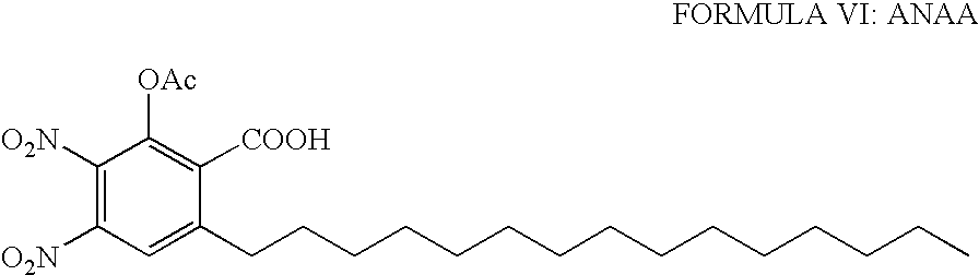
C1([O2N])=C([O2N])C=C(CCCCCCCCCCCCCCC)C([COOH])=C1[OAc]
